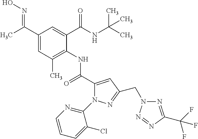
C1(C(C)=NO)=CC(C)=C(NC(C2=CC(CN3N=C(C(F)(F)F)N=N3)=NN2C2=NC=CC=C2Cl)=O)C(C(NC(C)(C)C)=O)=C1
